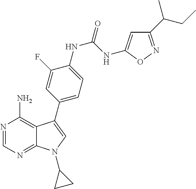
N1=CN=C2C(=C1N)C(C1=CC=C(NC(NC3=CC(C(CC)C)=NO3)=O)C(F)=C1)=CN2C1CC1
